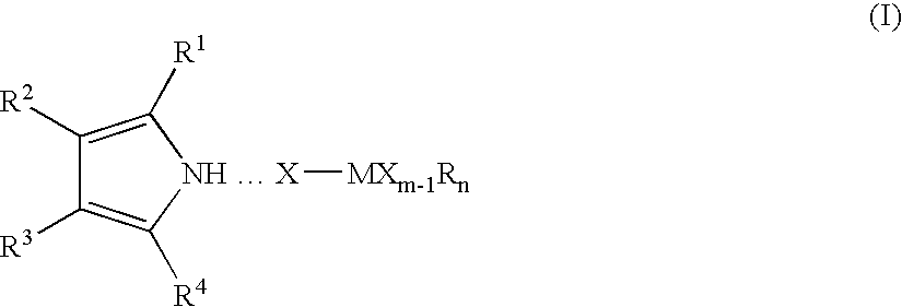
C1([R2])=C([R1])[NH  X]([MXm-1Rn])C([R4])=C1[R3]
